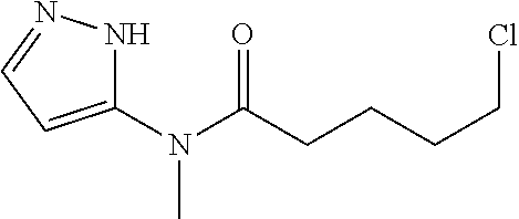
C1(N(C(CCCCCl)=O)C)=CC=NN1
